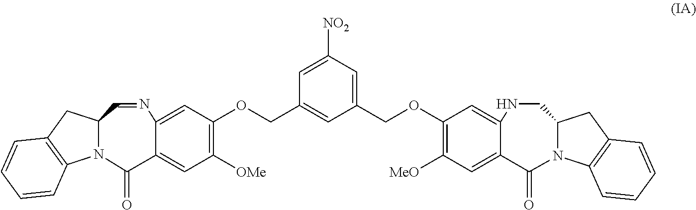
C1=CC2=C(C=C1)CC1N2C(=O)C2=CC([OMe])=C(OCC3=CC(COC4=C([MeO])C=C5C(=O)N6C7=C(C=CC=C7)CC6CNC5=C4)=CC([NO2])=C3)C=C2N=C1
